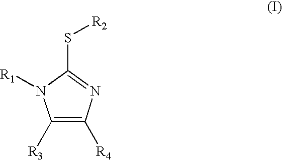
C1([R3])=C([R4])N=C(S[R2])N1[R1]
